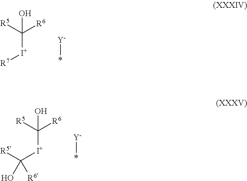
C(O)([R6])([R5])[I+][R7].[Y]*.C(O)([R6])([R5])[I+]C(O)([R5])[R6].[Y]*
